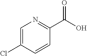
C1=C(Cl)C=CC(C(O)=O)=N1
